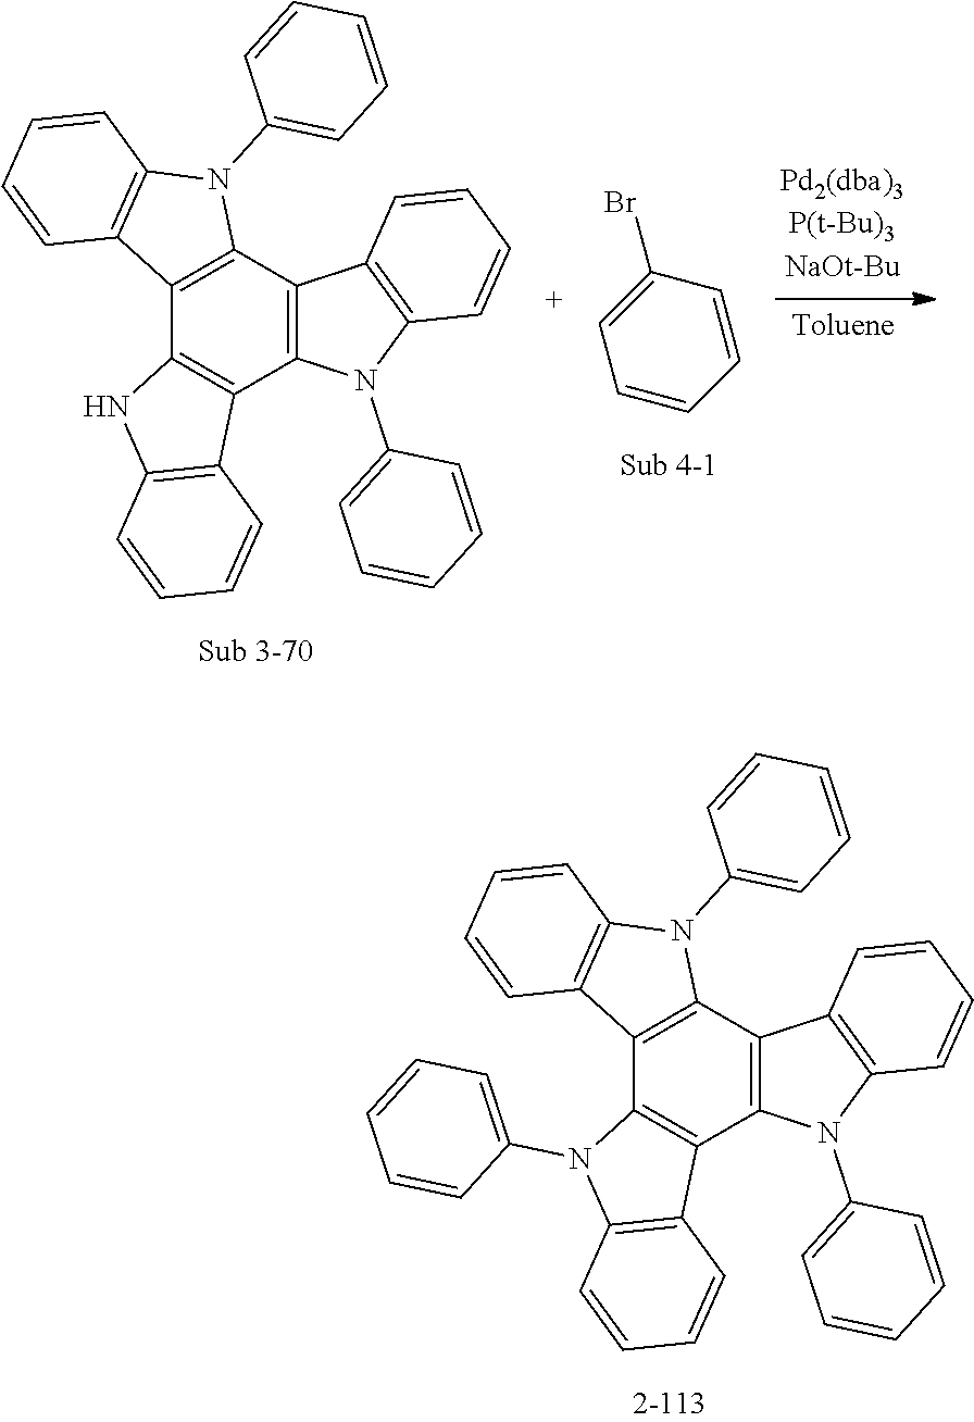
C12=C(C3=C(C4=C1C1=C(N4)C=CC=C1)C1=C(N3C3=CC=CC=C3)C=CC=C1)C1=C(N2C2=CC=CC=C2)C=CC=C1.C1=CC=CC(Br)=C1.C12=C(C3=C(C4=C1C1=C(N4C4=CC=CC=C4)C=CC=C1)C1=C(N3C3=CC=CC=C3)C=CC=C1)C1=C(N2C2=CC=CC=C2)C=CC=C1
